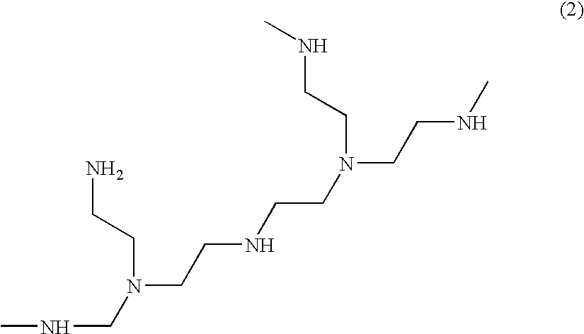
CNCN(CCNCCN(CCNC)CCNC)CCN
